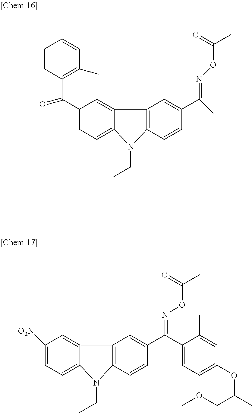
C1=CC(C(=O)C2=CC=C3C(=C2)C2=C(C=CC(C(=NOC(=O)C)C)=C2)N3CC)=C(C)C=C1.C1([O2N])=CC=C2C(=C1)C1=C(C=CC(C(=NOC(C)=O)C3=CC=C(OC(C)COC)C=C3C)=C1)N2CC
